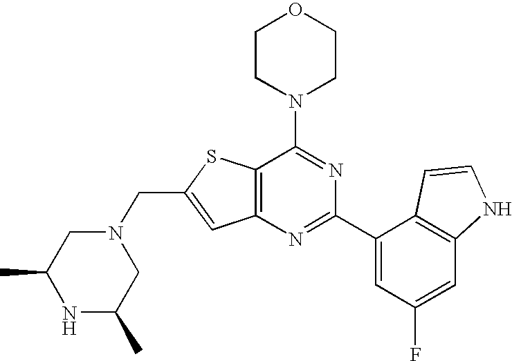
C12=C(N=C(C3=CC(F)=CC4=C3C=CN4)N=C1N1CCOCC1)C=C(CN1CC(C)NC(C)C1)S2
